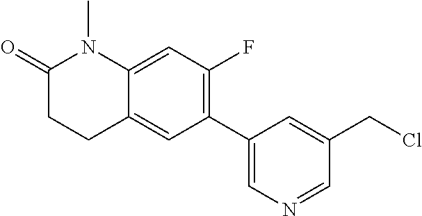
C12=CC(F)=C(C3=CN=CC(CCl)=C3)C=C1CCC(=O)N2C
